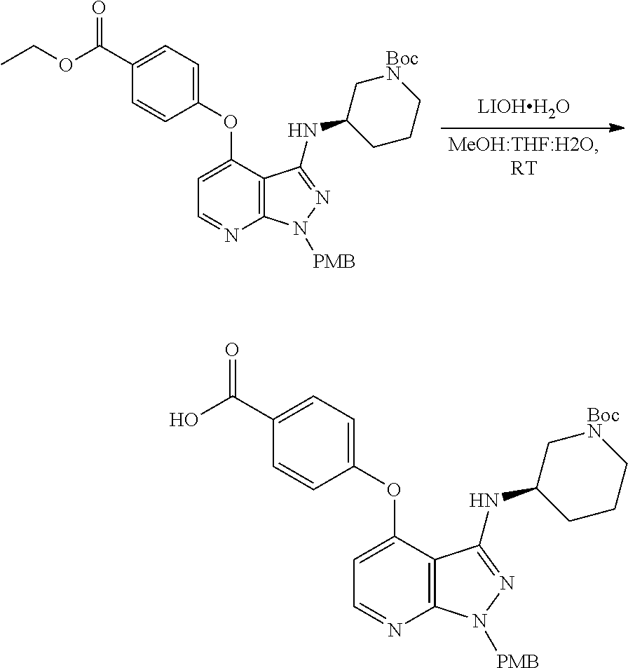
C1=C(OC2=CC=C(C(=O)O)C=C2)C2=C(N=C1)N([PMB])N=C2NC1CCC[BocN]C1.C1=C(OC2=CC=C(C(=O)OCC)C=C2)C2=C(N=C1)N([PMB])N=C2NC1CCC[BocN]C1
